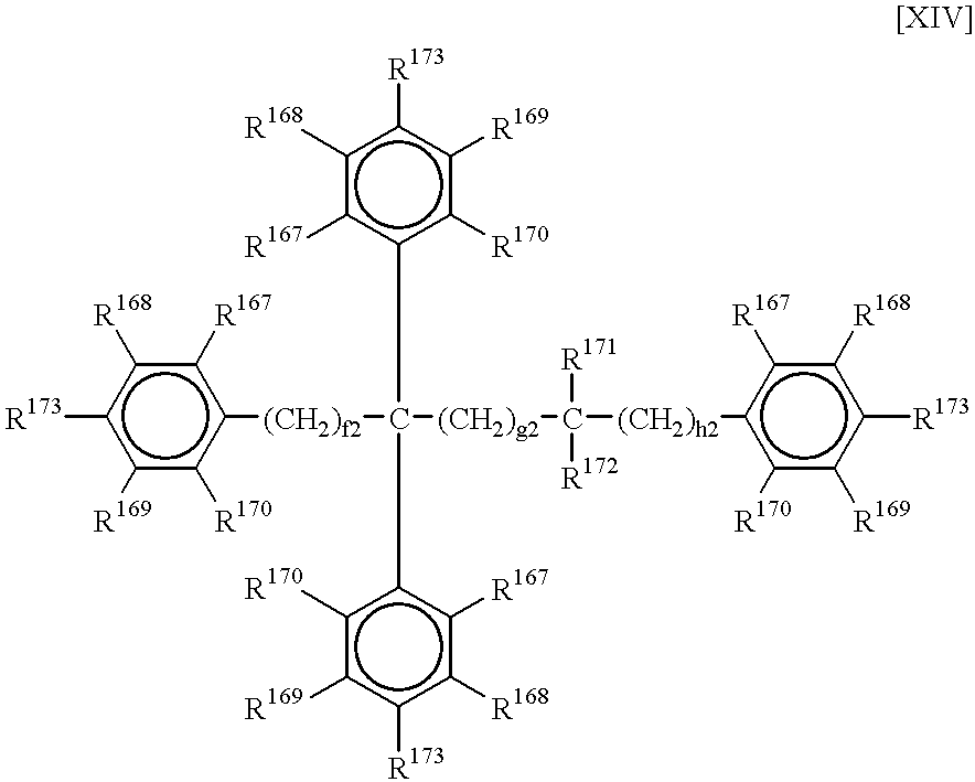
c1([R169])c([R170])c([(CH2)f2]C([(CH2)g2]C([(CH2)h2]c2c([R170])c([R169])c([R173])c([R168])c2[R167])([R171])[R172])(c2c([R170])c([R169])c([R173])c([R168])c2[R167])c2c([R170])c([R169])c([R173])c([R168])c2[R167])c([R167])c([R168])c1[R173]
